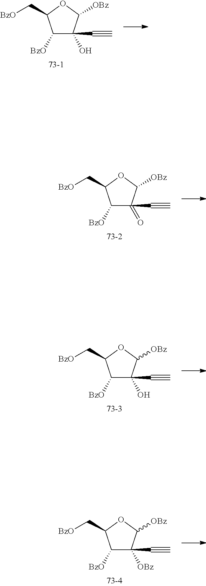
C(C1C([BzO])C(C#C)([OBz])C([OBz])O1)[BzO].C(C1C([BzO])C(C#C)(O)C([OBz])O1)[BzO].C(C1C([BzO])C(C#C)(=O)C([OBz])O1)[BzO].C(C1C([BzO])C(C#C)(O)C([OBz])O1)[BzO]
